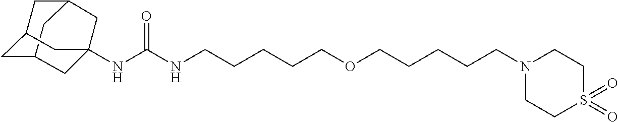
C12CC3CC(C1)CC(NC(NCCCCCOCCCCCN1CCS(=O)(=O)CC1)=O)(C3)C2
